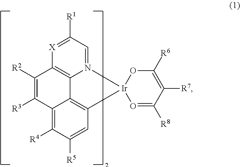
C1([R3])=C([R2])C2=C3C4=C(C=C([R5])C([R4])=C14)[Ir]1(N3=CC([R1])=[X]2)O=C([R8])C([R7])=C([R6])O1
